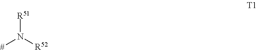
[R51]N([R52])[#]
